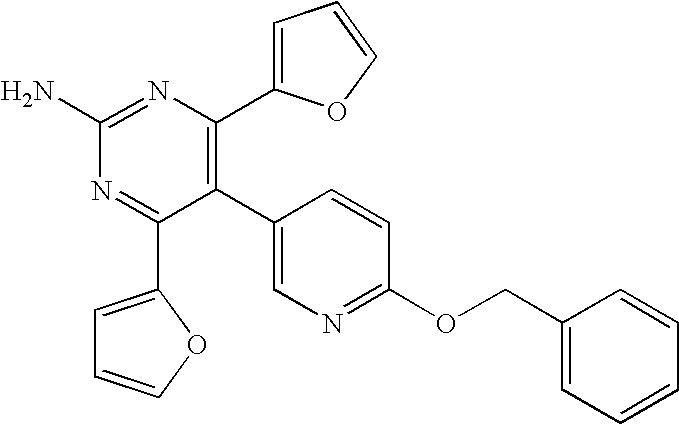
C1(N)=NC(C2=CC=CO2)=C(C2=CN=C(OCC3=CC=CC=C3)C=C2)C(C2=CC=CO2)=N1
